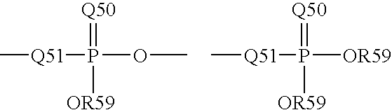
[Q50]=P(OC)([Q51]C)[OR59].[Q50]=P([Q51]C)([OR59])[OR59]
